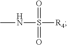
CNS(=O)([R4])=O
